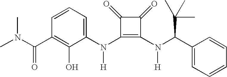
C(C1=C(O)C(N(C2=C(N([H])C(C3=CC=CC=C3)C(C)(C)C)C(=O)C2=O)[H])=CC=C1)(=O)N(C)C
